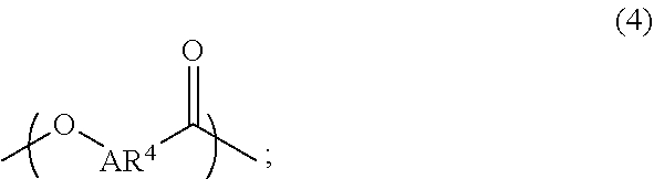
CO[AR4]C(C)=O
